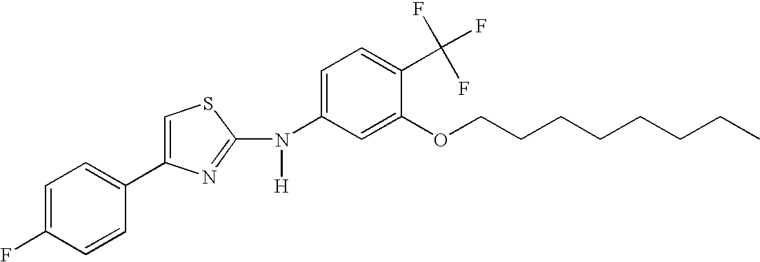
C1=C(F)C=CC(C2=CSC(N(C3=CC=C(C(F)(F)F)C(OCCCCCCCC)=C3)[H])=N2)=C1
